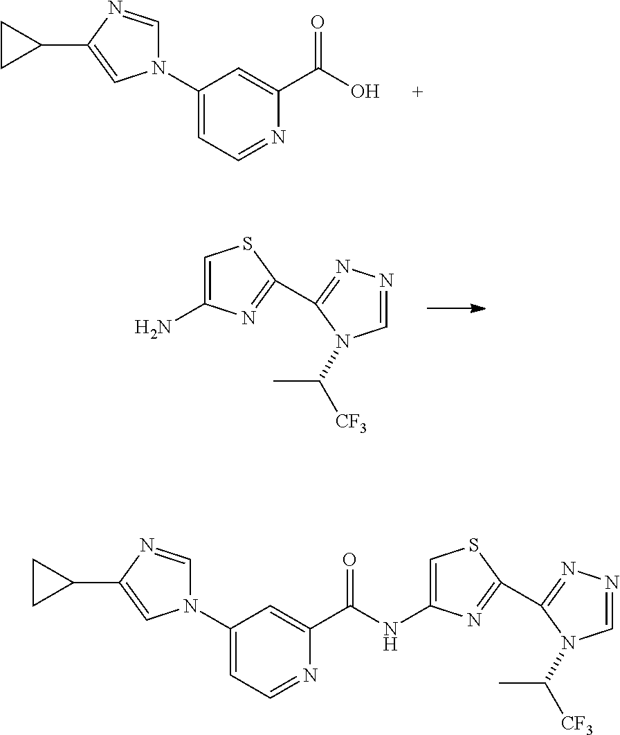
C1(N2C=NC(C3CC3)=C2)=CC=NC(C(=O)O)=C1.C1=C(N)N=C(C2=NN=CN2C(C)[CF3])S1.C1(N2C=NC(C3CC3)=C2)=CC=NC(C(=O)NC2=CSC(C3=NN=CN3C(C)[CF3])=N2)=C1
